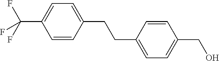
C1=C(C(F)(F)F)C=CC(CCC2=CC=C(CO)C=C2)=C1
